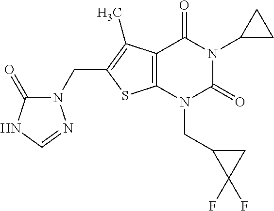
C12=C(N(CC3C(F)(F)C3)C(=O)N(C3CC3)C1=O)SC(CN1C(=O)NC=N1)=C2C
